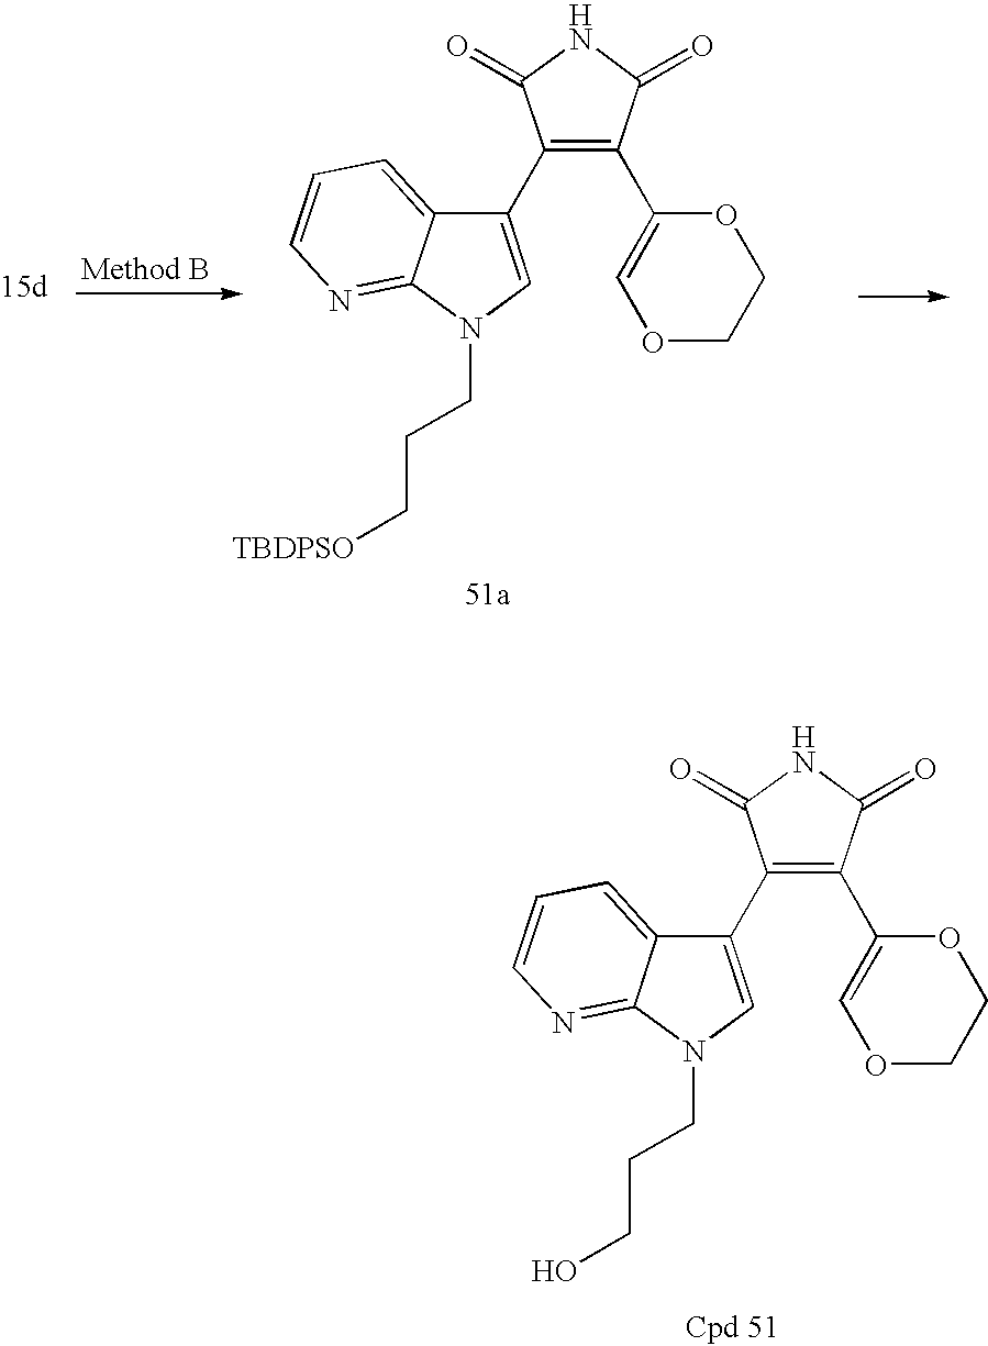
C1(C2=CN(CCC[TBDPSO])C3=NC=CC=C23)=C(C2=COCCO2)C(=O)NC1=O.C1(C2=CN(CCCO)C3=NC=CC=C23)=C(C2=COCCO2)C(=O)NC1=O
